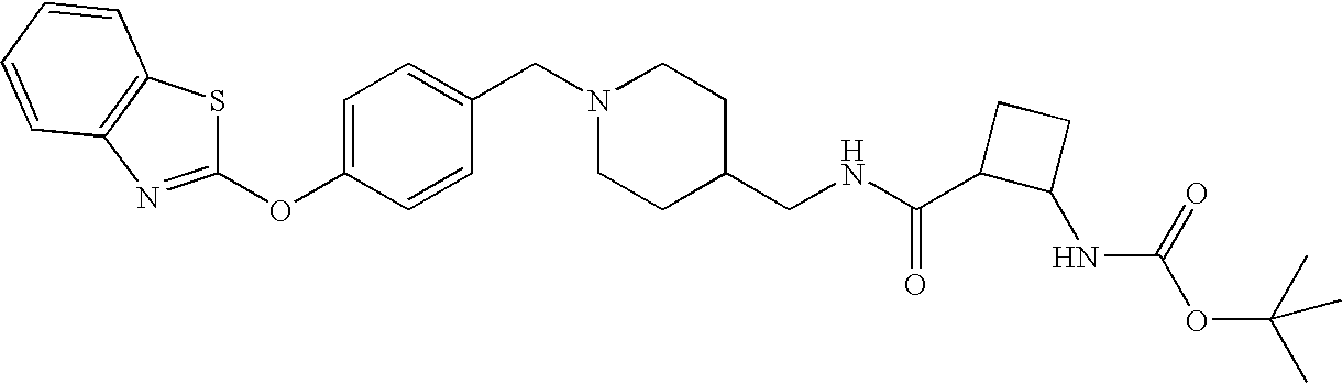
C1(OC2=CC=C(CN3CCC(CNC(C4C(NC(OC(C)(C)C)=O)CC4)=O)CC3)C=C2)=NC2=C(S1)C=CC=C2
